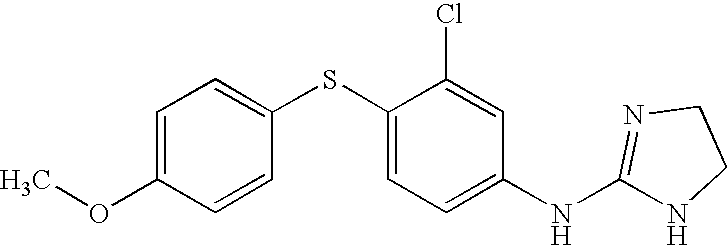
C1=C(OC)C=CC(SC2=CC=C(NC3=NCCN3)C=C2Cl)=C1
